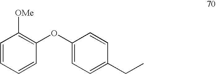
C1=CC(OC2=CC=C(CC)C=C2)=C([OMe])C=C1
